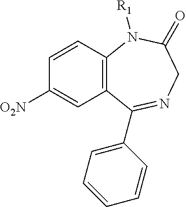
C1=CC2=C(C=C1[O2N])C(C1=CC=CC=C1)=NCC(=O)N2[R1]
